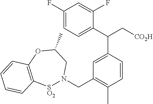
C1(F)=CC=C(C(C[CO2H])C2=CC(CN3[SO2]C4=C(OC(C)C3)C=CC=C4)=C(C)C=C2)C(F)=C1
